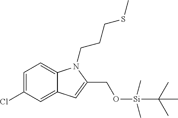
C1=C(Cl)C=C2C(=C1)N(CCCSC)C(CO[Si](C(C)(C)C)(C)C)=C2
